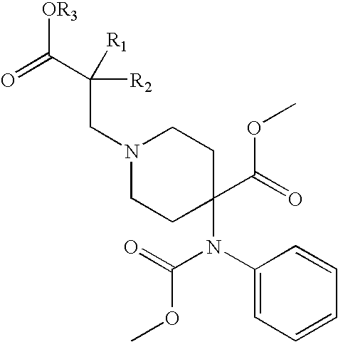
C1(N(C(=O)OC)C2(C(OC)=O)CCN(CC([R2])(C(=O)[OR3])[R1])CC2)=CC=CC=C1
